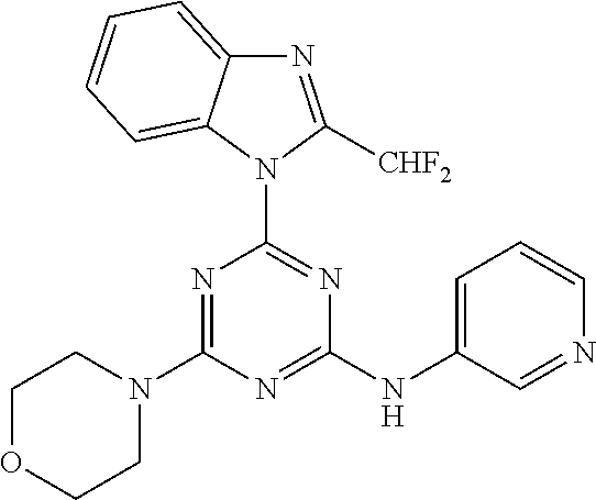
N1=C(N2CCOCC2)N=C(NC2=CC=CN=C2)N=C1N1C([CHF2])=NC2=CC=CC=C12
